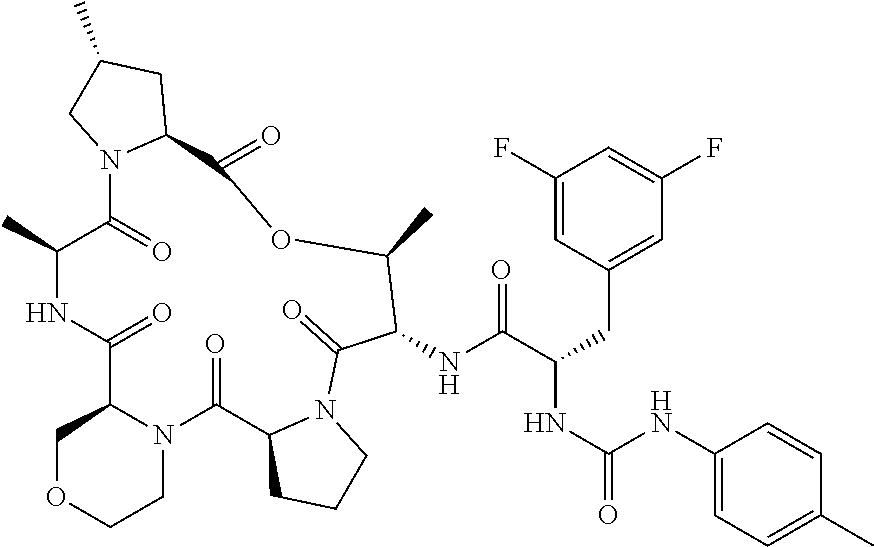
N12C(C(=O)NC(C)C(=O)N3C(CC(C)C3)C(=O)OC(C)C(NC(C(CC3=CC(F)=CC(F)=C3)NC(=O)NC3=CC=C(C)C=C3)=O)C(=O)N3C(C1=O)CCC3)COCC2
